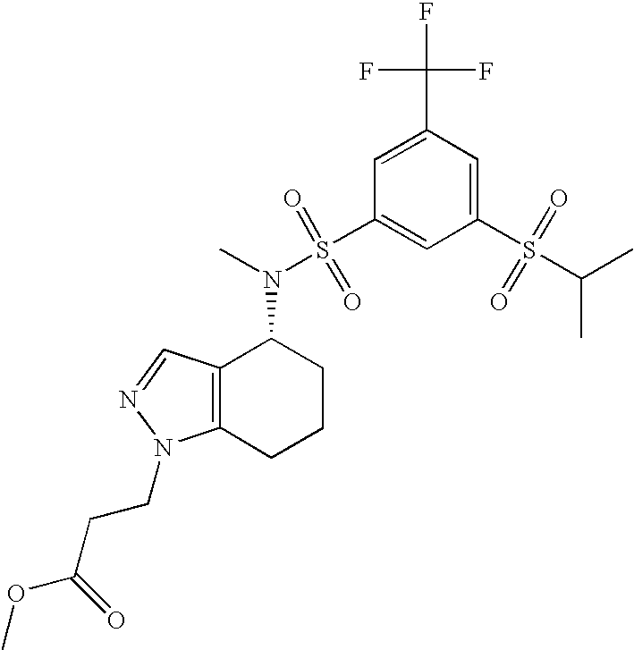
C12=C(C=NN1CCC(=O)OC)C(N(S(=O)(=O)C1=CC(S(=O)(=O)C(C)C)=CC(C(F)(F)F)=C1)C)CCC2
